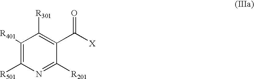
C1([R401])=C([R501])N=C([R201])C(C([X])=O)=C1[R301]
